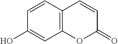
C1=CC2=C(C=C1O)OC(=O)C=C2
